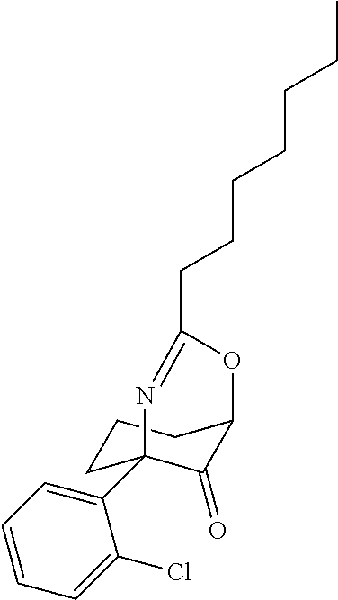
C1CC2(C3=CC=CC=C3Cl)C(=O)C(C1)OC(CCCCCCC)=N2
